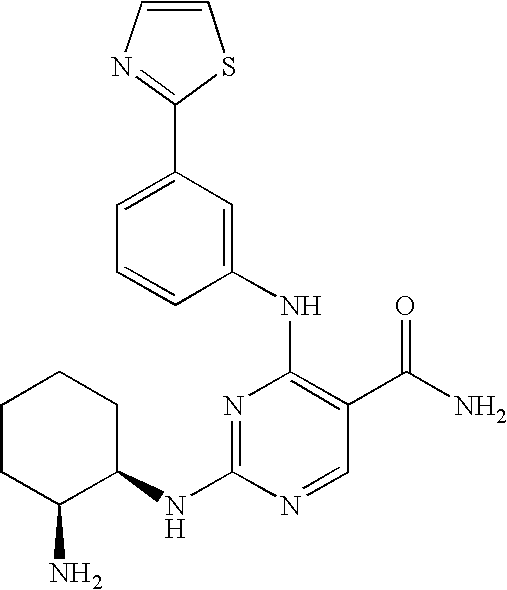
C1=CN=C(C2=CC=CC(NC3=C(C(N)=O)C=NC(NC4CCCCC4N)=N3)=C2)S1
